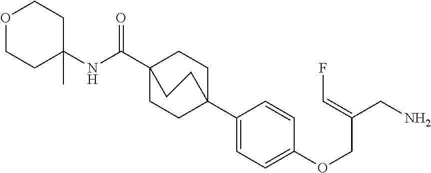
C1C2(C3=CC=C(OCC(CN)=CF)C=C3)CCC(C(=O)NC3(C)CCOCC3)(C1)CC2
